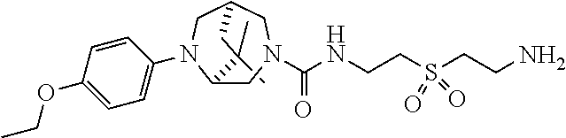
C1(C)(C)C2N(C3=CC=C(OCC)C=C3)CC(CN(C(NCCS(CCN)(=O)=O)=O)C2)C1
